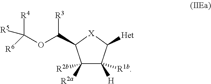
C1([R2b])([R2a])C([R1b])([H])C([Het])[X]C1C(OC([R6])([R4])[R5])[R3]
